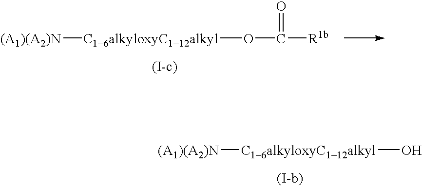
[(A1)(A2)N][C16alkyloxyC112alkyl]OC([R1b])=O.[(A1)(A2)N][C16alkyloxyC112alkyl]O
